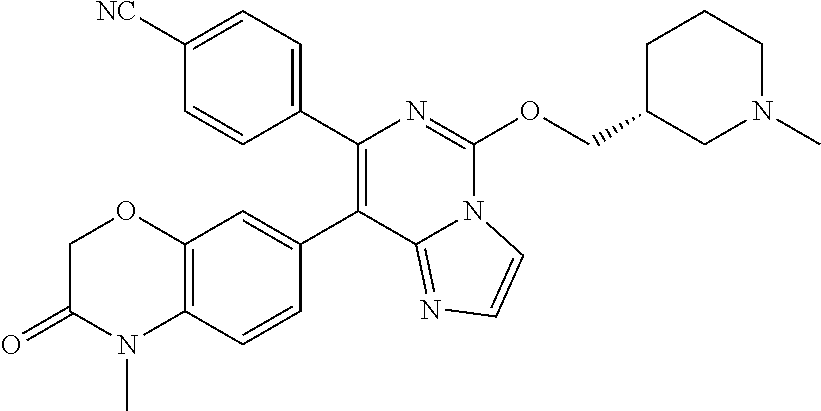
C1([NC])=CC=C(C2=C(C3=CC4=C(C=C3)N(C)C(=O)CO4)C3=NC=CN3C(OCC3CN(C)CCC3)=N2)C=C1
